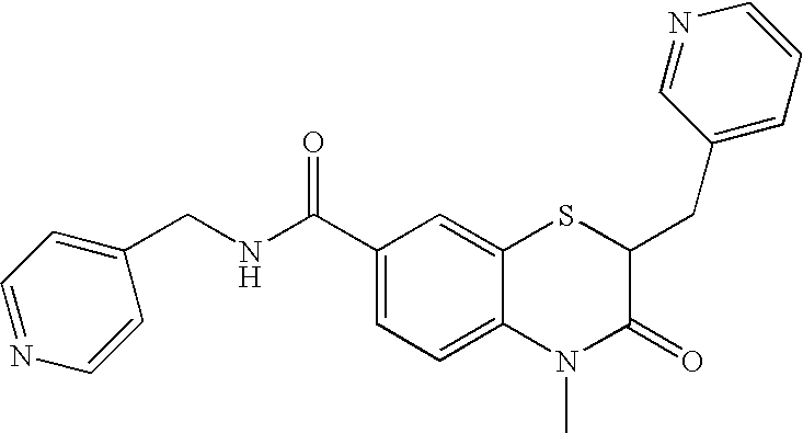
C1(C(NCC2=CC=NC=C2)=O)=CC=C2C(=C1)SC(CC1=CC=CN=C1)C(=O)N2C
